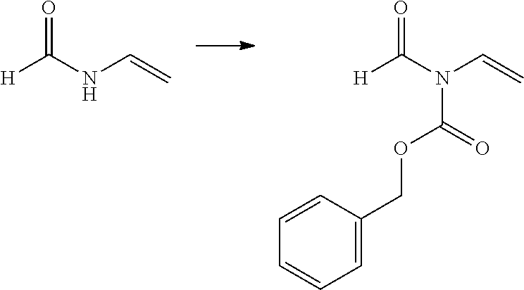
[H]C(NC=C)=O.[H]C(N(C=C)C(OCC1=CC=CC=C1)=O)=O
